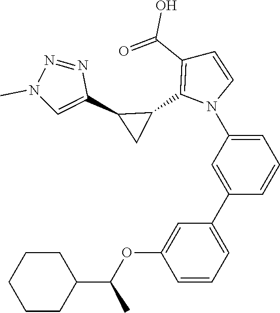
C1=CC(C(=O)O)=C(C2C(C3=CN(C)N=N3)C2)N1C1=CC=CC(C2=CC=CC(OC(C3CCCCC3)C)=C2)=C1
